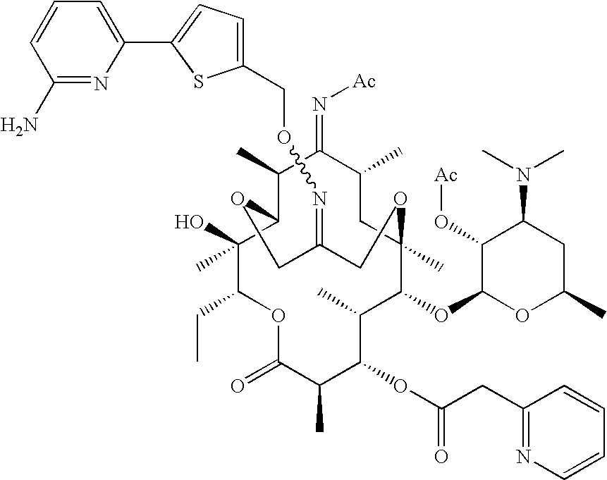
C1(CON=C2COC3C(C)C(=N[Ac])C(C)CC(C)(C(OC4OC(C)CC(N(C)C)C4O[Ac])C(C)C(OC(=O)CC4=NC=CC=C4)C(C)C(=O)OC(CC)C3(C)O)OC2)=CC=C(C2=CC=CC(N)=N2)S1
